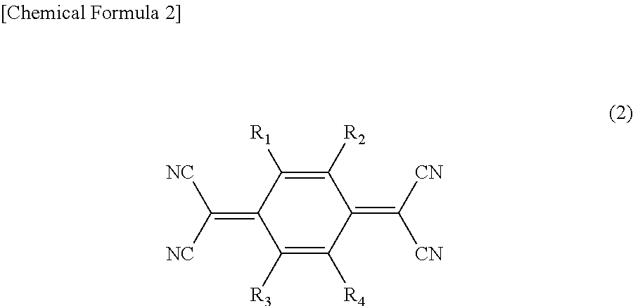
C1([R2])=C([R1])C(=C([NC])[NC])C([R3])=C([R4])C1=C([CN])[CN]
